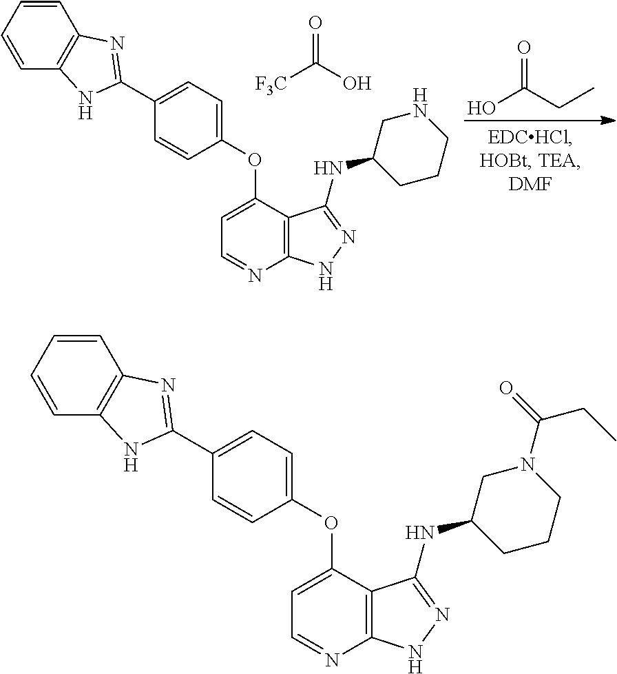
OC(CC)=O.[F3C]C(O)=O.C1(C2=NC3=C(C=CC=C3)N2)=CC=C(OC2=CC=NC3=C2C(NC2CCCNC2)=NN3)C=C1.C1(C2=NC3=C(C=CC=C3)N2)=CC=C(OC2=CC=NC3=C2C(NC2CCCN(C(=O)CC)C2)=NN3)C=C1
